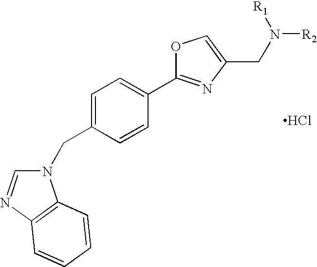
Cl.N1(CC2=CC=C(C3=NC(CN([R2])[R1])=CO3)C=C2)C=NC2=C1C=CC=C2
